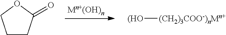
C1CC(=O)OC1.[(HO][(CH2)3COO-)nMn+]
